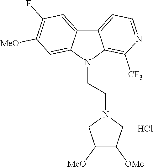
Cl.C12=CC=NC([CF3])=C1N(CCN1CC([MeO])C([OMe])C1)C1=CC([MeO])=C(F)C=C21
